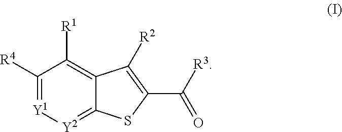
C1([R4])=[Y1][Y2]=C2C(=C1[R1])C([R2])=C(C([R3])=O)S2
